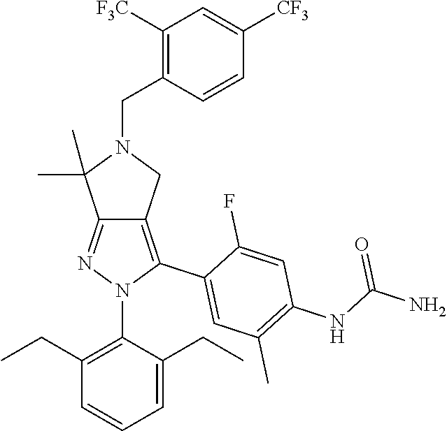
C12=NN(C3=C(CC)C=CC=C3CC)C(C3=CC(C)=C(NC(=O)N)C=C3F)=C1CN(CC1=C([F3C])C=C([CF3])C=C1)C2(C)C
